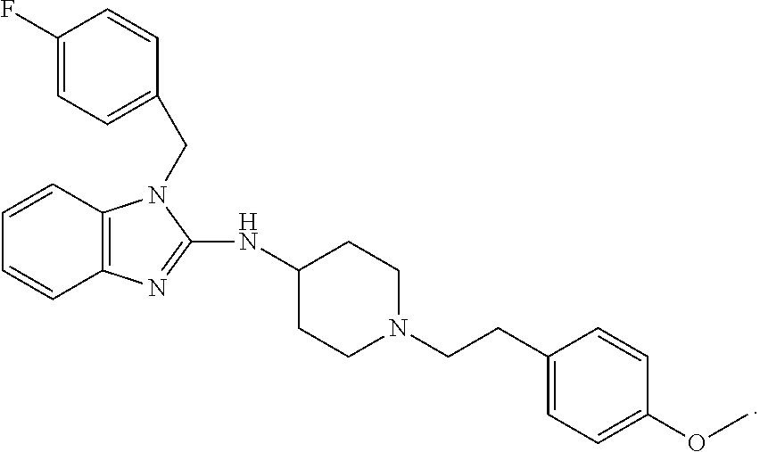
C1=CC2=C(C=C1)N=C(NC1CCN(CCC3=CC=C(OC)C=C3)CC1)N2CC1=CC=C(F)C=C1
